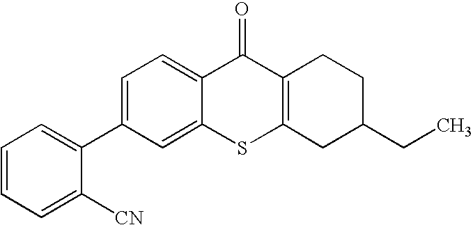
C1=C(C2=CC=CC=C2[CN])C=C2C(=C1)C(=O)C1=C(S2)CC(CC)CC1
